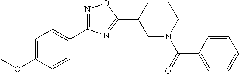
C1=C(OC)C=CC(C2=NOC(C3CN(C(=O)C4=CC=CC=C4)CCC3)=N2)=C1
